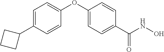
C1=C(C2CCC2)C=CC(OC2=CC=C(C(NO)=O)C=C2)=C1
